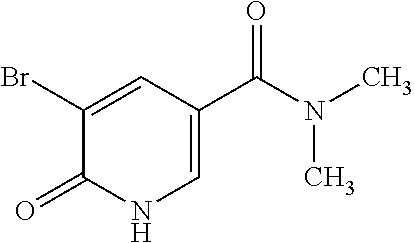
C1(Br)=CC(C(=O)N(C)C)=CNC1=O
